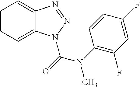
C1=CC=C2C(=C1)N=NN2C(=O)N(C1=C(F)C=C(F)C=C1)C
